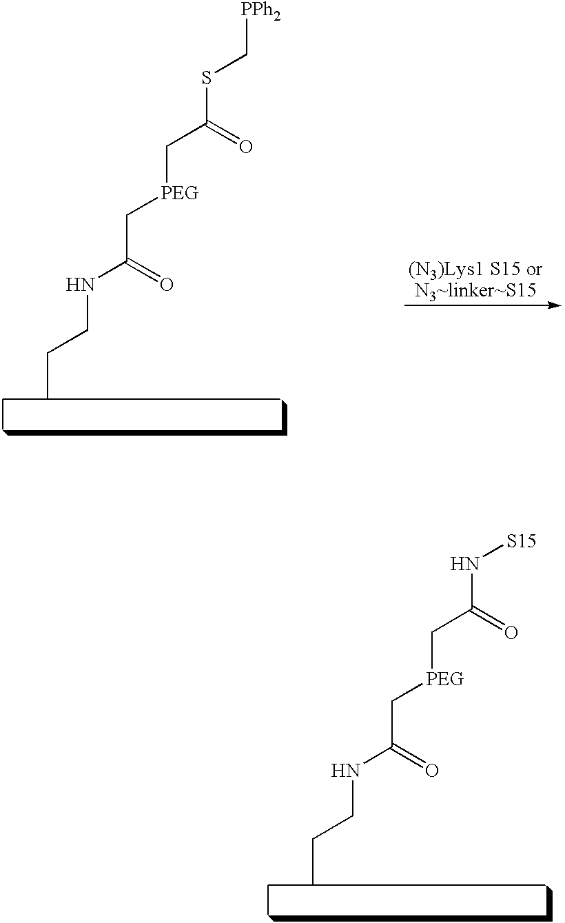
CCCNC(C[PEG]CC(=O)SC[PPh2])=O.CCCNC(C[PEG]CC(=O)N[S15])=O
